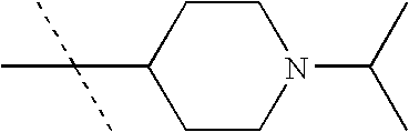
C1CN(C(C)C)CCC1C(C)(C)C
